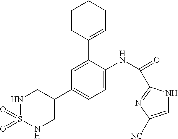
N1S(=O)(=O)NCC(C2=CC=C(NC(=O)C3=NC([NC])=CN3)C(C3=CCCCC3)=C2)C1
